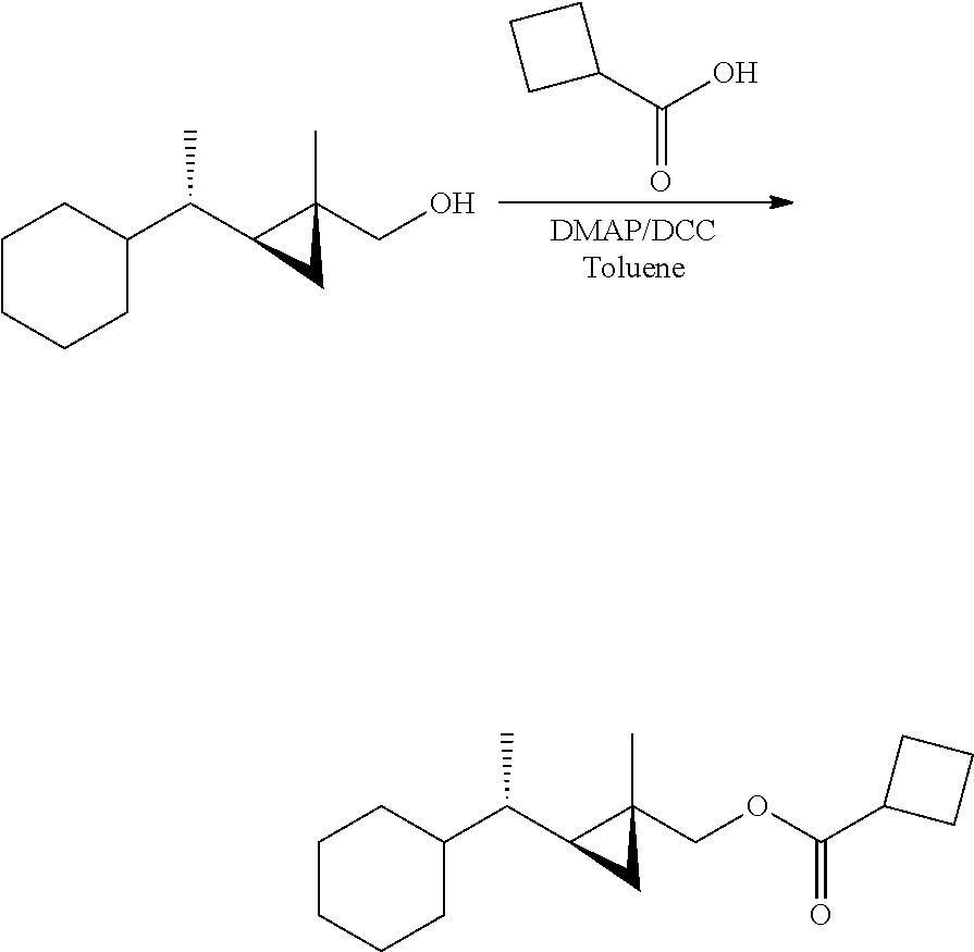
C1(C(O)=O)CCC1.C1CCCC(C(C2C(CO)(C)C2)C)C1.C1CCCC(C(C2C(COC(C3CCC3)=O)(C)C2)C)C1
